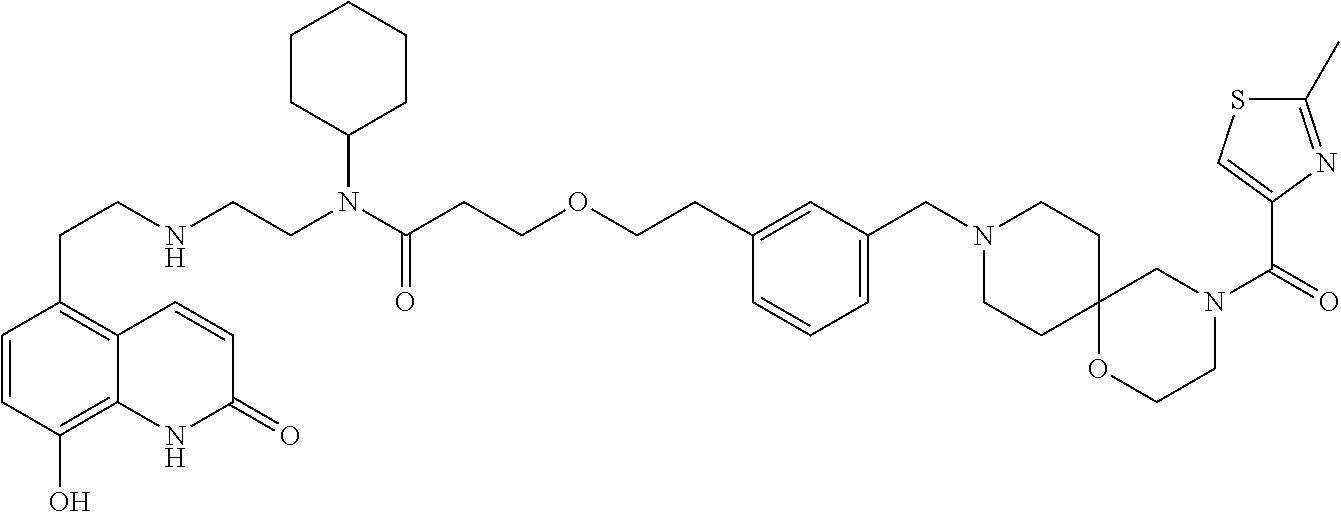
C1(CCOCCC(N(CCNCCC2=C3C(=C(O)C=C2)NC(=O)C=C3)C2CCCCC2)=O)=CC(CN2CCC3(CC2)OCCN(C(=O)C2=CSC(C)=N2)C3)=CC=C1
